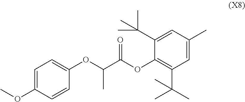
C1=C(OC)C=CC(OC(C(OC2=C(C(C)(C)C)C=C(C)C=C2C(C)(C)C)=O)C)=C1
